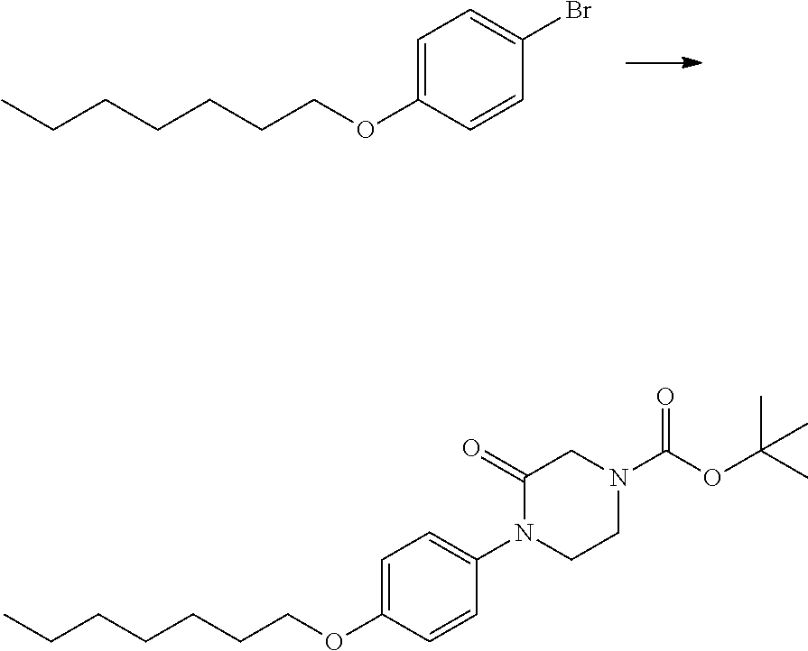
C1=C(OCCCCCCC)C=CC(Br)=C1.C1(=O)N(C2=CC=C(OCCCCCCC)C=C2)CCN(C(OC(C)(C)C)=O)C1
